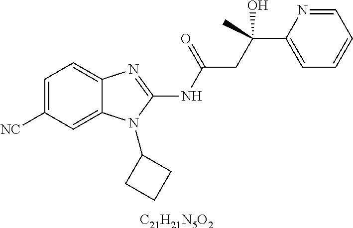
[C21H21N5O2].C1=C([NC])C=C2C(=C1)N=C(NC(=O)CC(C1=CC=CC=N1)(O)C)N2C1CCC1
